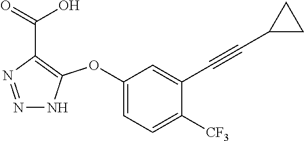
C1(OC2=C(C(=O)O)N=NN2)=CC=C([CF3])C(C#CC2CC2)=C1
